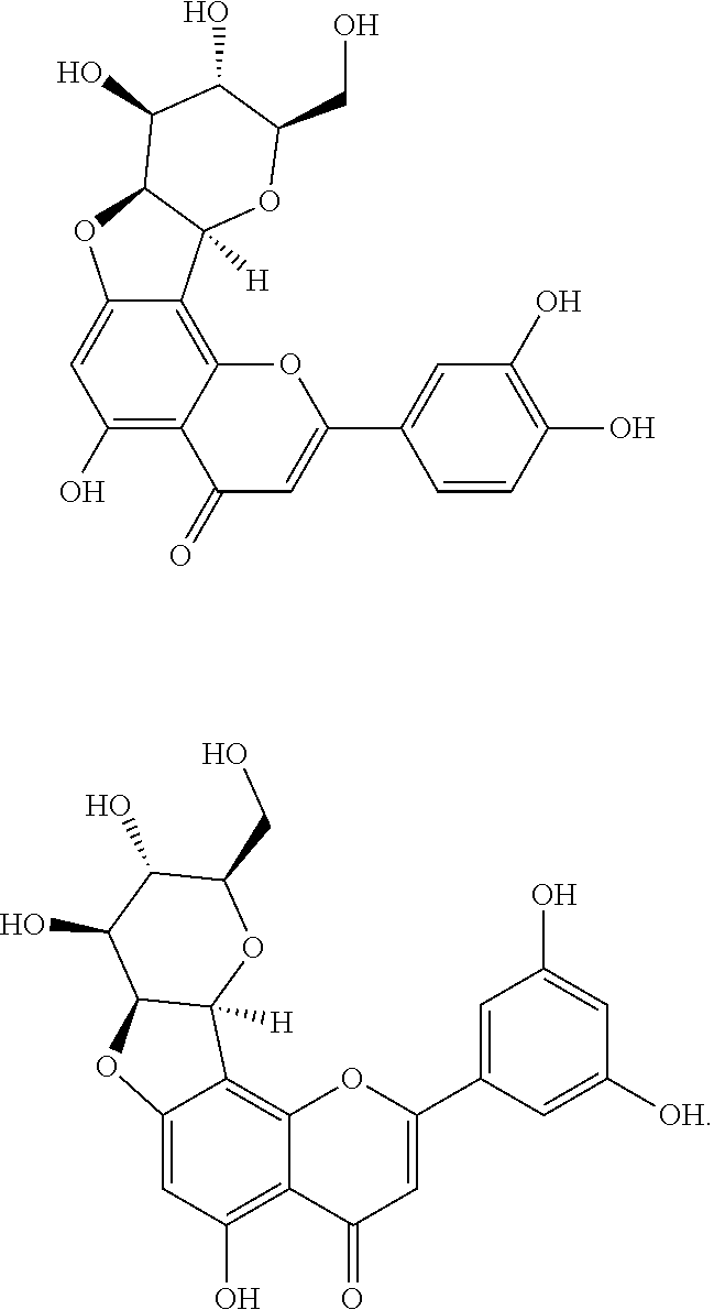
C12=C3C(=C(O)C=C1OC1C2([H])OC(CO)C(O)C1O)C(=O)C=C(C1=CC(O)=C(O)C=C1)O3.C12=C3C(=C(O)C=C1OC1C2([H])OC(CO)C(O)C1O)C(=O)C=C(C1=CC(O)=CC([OH])=C1)O3
